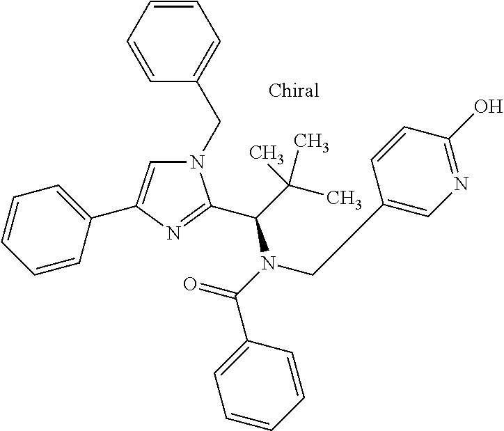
N1(CC2=CC=CC=C2)C=C(C2=CC=CC=C2)N=C1C(N(C(=O)C1=CC=CC=C1)CC1=CN=C(O)C=C1)C(C)(C)C
